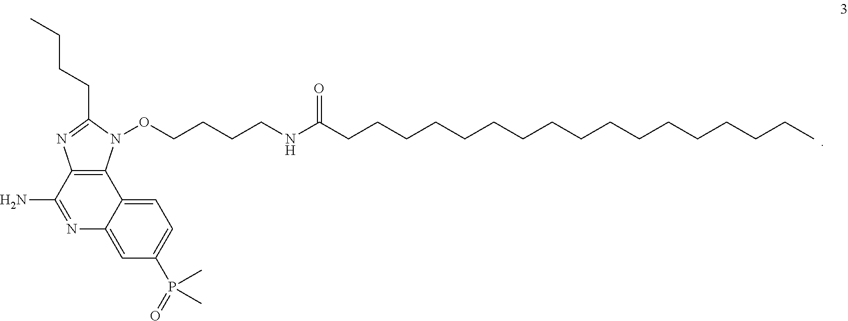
C12=C(C(N)=NC3=CC(P(=O)(C)C)=CC=C13)N=C(CCCC)N2OCCCCNC(CCCCCCCCCCCCCCCCC)=O
